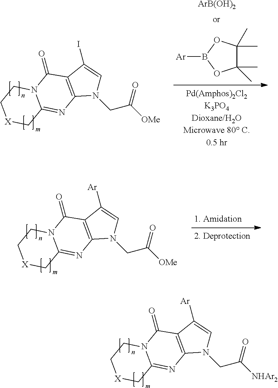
C12=C(C([Ar])=CN1CC([NHAr2])=O)C(=O)N1C(=N2)C[X]CC1.C12=C(C(I)=CN1CC([OMe])=O)C(=O)N1C(=N2)C[X]CC1.C1(C)(C)C(C)(C)OB([Ar])O1.[ArB(OH)2].C12=C(C([Ar])=CN1CC([OMe])=O)C(=O)N1C(=N2)C[X]CC1
